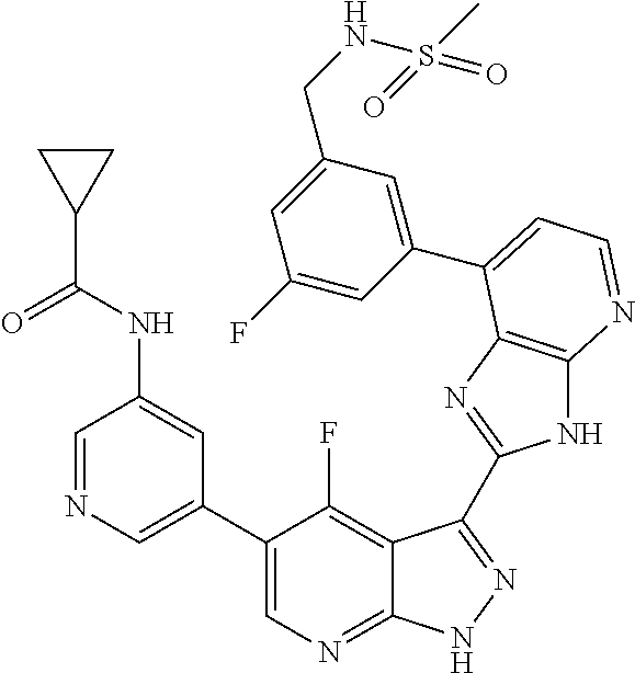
C1=NC=C(C2=CN=C3C(=C2F)C(C2=NC4=C(N2)N=CC=C4C2=CC(CNS(C)(=O)=O)=CC(F)=C2)=NN3)C=C1NC(=O)C1CC1
